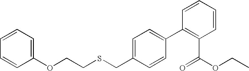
C1=C(CSCCOC2=CC=CC=C2)C=CC(C2=C(C(=O)OCC)C=CC=C2)=C1
